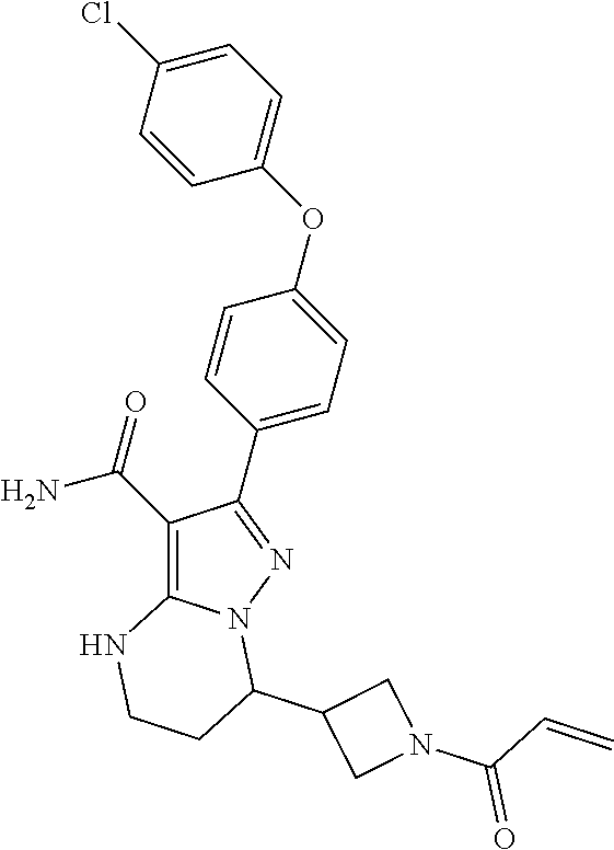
C1(C(=O)N)=C2N(N=C1C1=CC=C(OC3=CC=C(Cl)C=C3)C=C1)C(C1CN(C(C=C)=O)C1)CCN2
